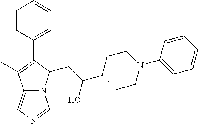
C12=CN=CN1C(CC(C1CCN(C3=CC=CC=C3)CC1)O)C(C1=CC=CC=C1)=C2C
